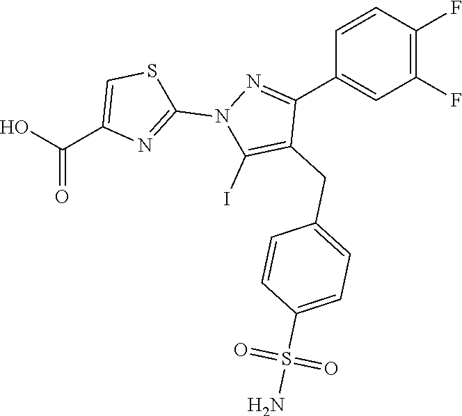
C1=CC(F)=C(F)C=C1C1=NN(C2=NC(C(=O)O)=CS2)C(I)=C1CC1=CC=C(S(N)(=O)=O)C=C1
